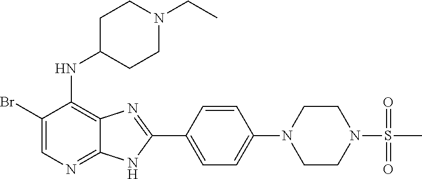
C1(Br)=CN=C2C(=C1NC1CCN(CC)CC1)N=C(C1=CC=C(N3CCN(S(C)(=O)=O)CC3)C=C1)N2
